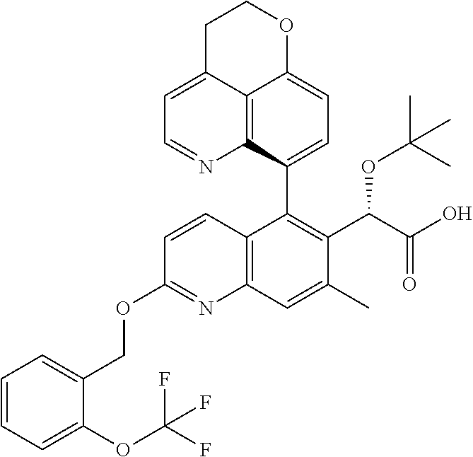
C12=C3C(C4=C(C(C(O)=O)OC(C)(C)C)C(C)=CC5=C4C=CC(OCC4=CC=CC=C4OC(F)(F)F)=N5)=CC=C1OCCC2=CC=N3
